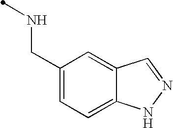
C1(CNC)=CC=C2C(=C1)C=NN2
